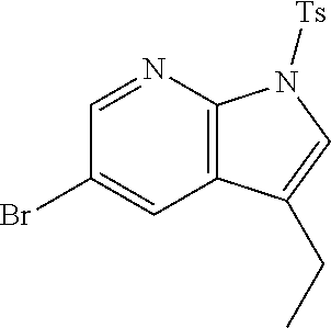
C12=C(N=CC(Br)=C1)N([Ts])C=C2CC
